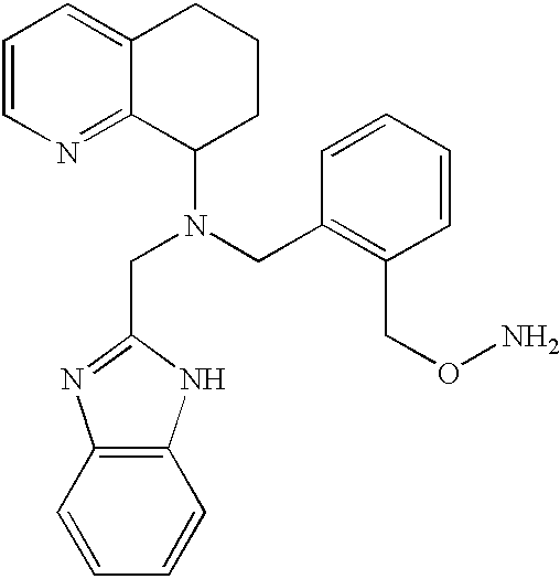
C1=CN=C2C(=C1)CCCC2N(CC1=NC2=C(N1)C=CC=C2)CC1=C(CON)C=CC=C1
